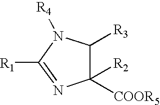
C1([R2])([COOR5])C([R3])N([R4])C([R1])=N1
